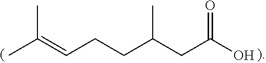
CC(=CCCC(CC(O)=O)C)C
